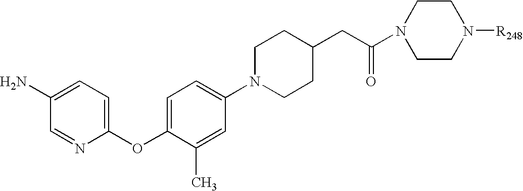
C1(N)=CC=C(OC2=CC=C(N3CCC(CC(N4CCN([R248])CC4)=O)CC3)C=C2C)N=C1
